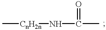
C[CnH2n]NC(=O)C
